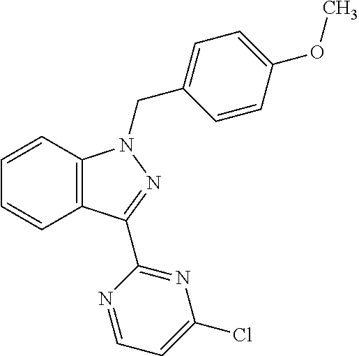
C12=C(C(C3=NC(Cl)=CC=N3)=NN1CC1=CC=C(OC)C=C1)C=CC=C2
